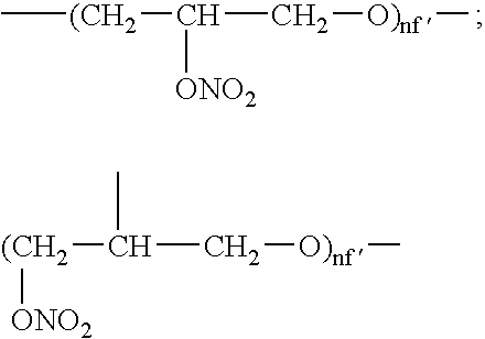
C[(CH2]C([ONO2])C[O)nf ]C.[(CH2](C(C[O)nf ]C)C)[ONO2]
